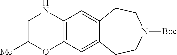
C12=C(C=C3C(=C1)CCN([Boc])CC3)OC([Me])CN2
